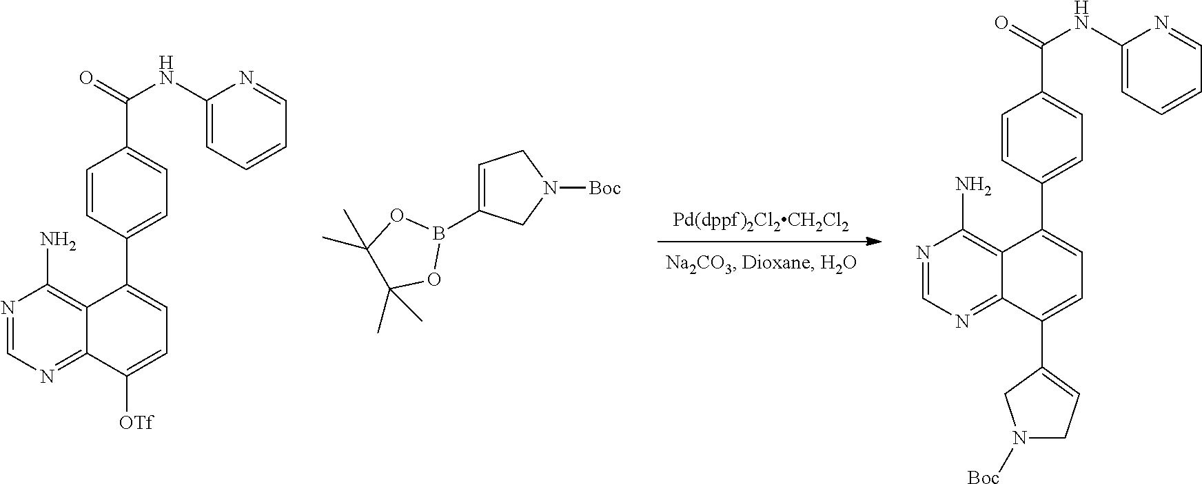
N1=CN=C2C(=C1N)C(C1=CC=C(C(=O)NC3=CC=CC=N3)C=C1)=CC=C2[OTf].C1=C(B2OC(C)(C)C(C)(C)O2)CN([Boc])C1.N1=CN=C2C(=C1N)C(C1=CC=C(C(=O)NC3=CC=CC=N3)C=C1)=CC=C2C1=CCN([Boc])C1
